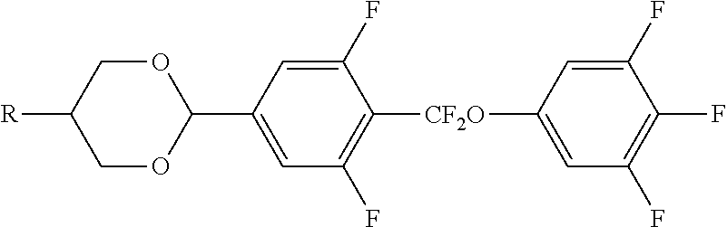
[R]C1COC(C2=CC(F)=C([CF2O]C3=CC(F)=C(F)C(F)=C3)C(F)=C2)OC1
